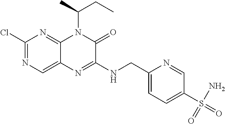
C1(Cl)=NC=C2C(=N1)N(C(CC)C)C(=O)C(NCC1=CC=C(S(=O)(N)=O)C=N1)=N2
